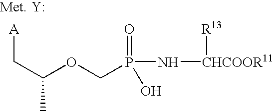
[A]CC(C)OCP(N[CHCOOR11][R13])(=O)O
